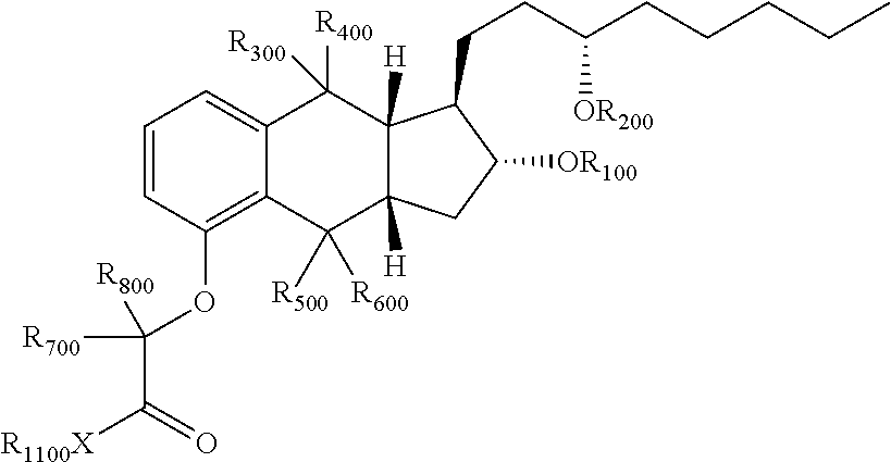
C1=CC(OC(C([R1100X])=O)([R700])[R800])=C2C(=C1)C([R400])([R300])C1([H])C([H])(C2([R500])[R600])CC([OR100])C1CCC(CCCCC)[OR200]
